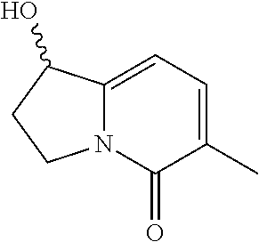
C1=C2N(C(=O)C(C)=C1)CCC2O
